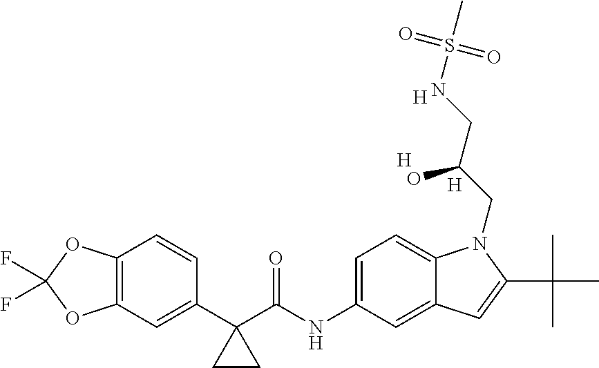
C12=C(C=C(C3(C(NC4=CC=C5C(=C4)C=C(C(C)(C)C)N5CC(CNS(C)(=O)=O)O)=O)CC3)C=C1)OC(F)(F)O2.[H].[H].[H]
